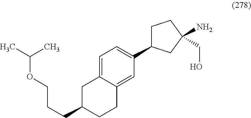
C1=C2C(=CC(C3CCC(N)(CO)C3)=C1)CCC(CCCOC(C)C)C2
